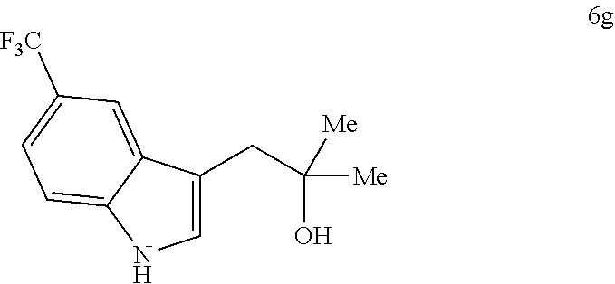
C1=C(CC([Me])(O)[Me])C2=CC([F3C])=CC=C2N1
